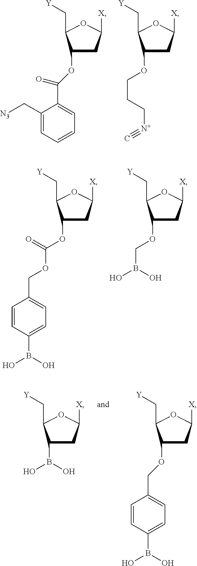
C([Y])C1C(OC(=O)C2=CC=CC=C2C[N3])CC([X])O1.C([Y])C1C(OCCC[N+]#C)CC([X])O1.C([Y])C1C(OC(=O)OCC2=CC=C(B(O)O)C=C2)CC([X])O1.C([Y])C1C(OCB(O)O)CC([X])O1.C([Y])C1C(B(O)O)CC([X])O1.C([Y])C1C(OCC2=CC=C(B(O)O)C=C2)CC([X])O1
